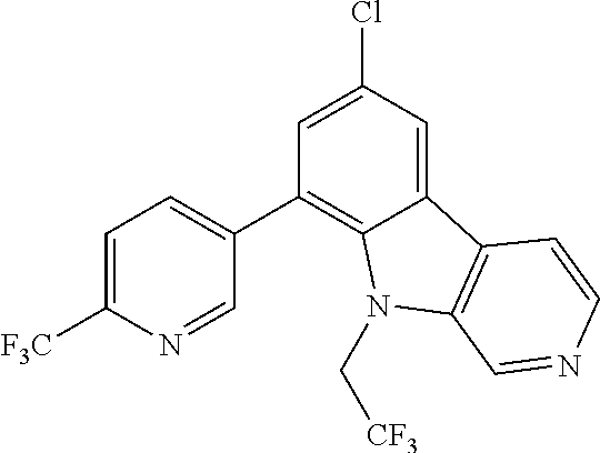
C1=C(Cl)C=C2C(=C1C1=CC=C([F3C])N=C1)N(C[CF3])C1=C2C=CN=C1
